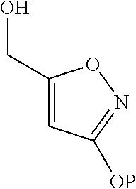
C1=C(CO)ON=C1[OP]
